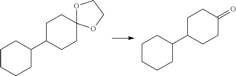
C1(C2CCC3(CC2)OCCO3)CCCCC1.C1(C2CCC(=O)CC2)CCCCC1
